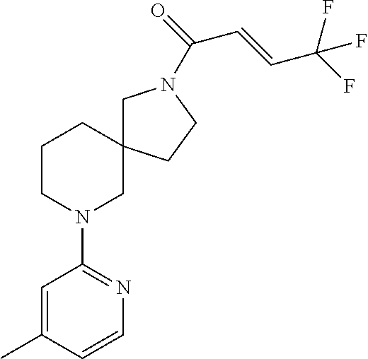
C1=C(C)C=CN=C1N1CC2(CCC1)CN(C(=O)C=CC(F)(F)F)CC2
